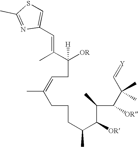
C([OR])(CC=C(CCCC(C(C(C(C(C=[Y])(C)C)[OR])C)[OR])C)C)(C(C)=CC1=CSC(C)=N1)[H]
